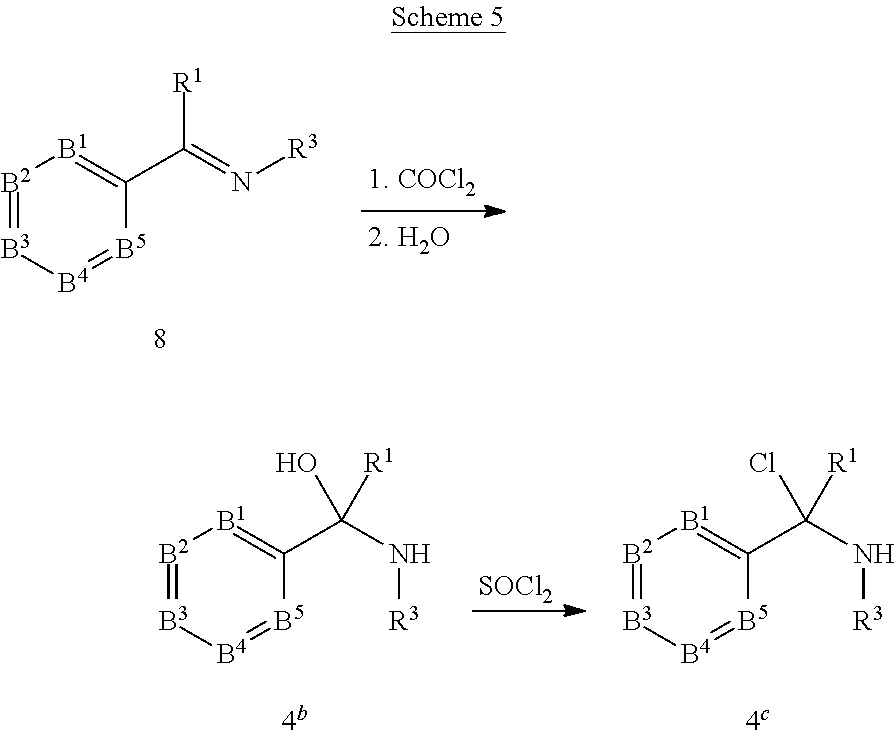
[B2]1=[B3][B4]=[B5]C(C(=N[R3])[R1])=[B1]1.[B2]1=[B3][B4]=[B5]C(C(N[R3])([R1])O)=[B1]1.[SOCl2].[B2]1=[B3][B4]=[B5]C(C(N[R3])([R1])Cl)=[B1]1
